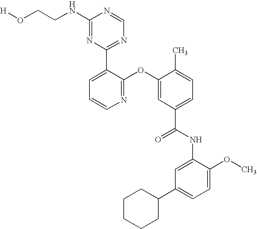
C1(C2=NC=NC(NCCO[H])=N2)=CC=CN=C1OC1=CC(C(NC2=CC(C3CCCCC3)=CC=C2OC)=O)=CC=C1C
